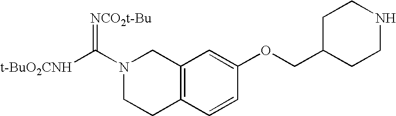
N1(C([t-BuO2CNH])=[NCO2t-Bu])CCC2=C(C1)C=C(OCC1CCNCC1)C=C2
